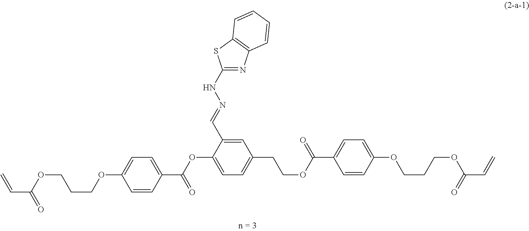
C(OC1=CC=C(C(=O)OC2=CC=C(CCOC(C3=CC=C(OCCCOC(C=C)=O)C=C3)=O)C=C2C=NNC2=NC3=C(S2)C=CC=C3)C=C1)CCOC(C=C)=O
